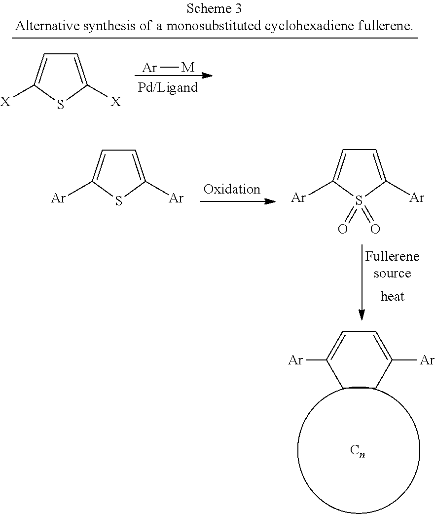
C1=C([Ar])ccC([Ar])=C1.C1=C([Ar])SC([Ar])=C1.C1=C([Ar])S(=O)(=O)C([Ar])=C1.[Ar][M].C1=C([X])SC([X])=C1
